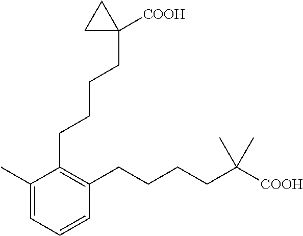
C1(C)=CC=CC(CCCCC([COOH])(C)C)=C1CCCCC1([COOH])CC1
